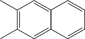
C1(C)=C(C)C=C2C(=C1)C=CC=C2
